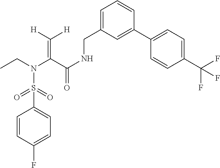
C(=C(C(NCC1=CC=CC(C2=CC=C(C(F)(F)F)C=C2)=C1)=O)N(CC)S(=O)(=O)C1=CC=C(F)C=C1)([H])[H]
